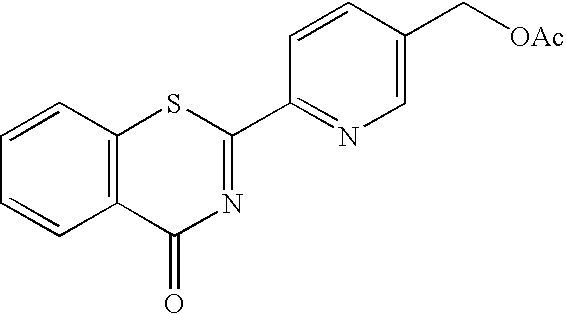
C1=CC=CC2=C1C(=O)N=C(C1=NC=C(C[OAc])C=C1)S2
